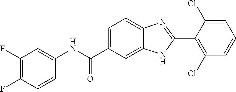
C1(NC(C2=CC=C3C(=C2)NC(C2=C(Cl)C=CC=C2Cl)=N3)=O)=CC(F)=C(F)C=C1
